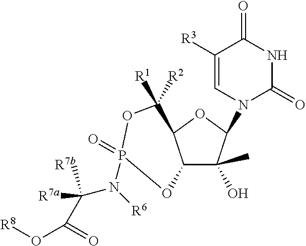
C1([R1])([R2])C2C(C(O)(C)C(N3C(=O)NC(=O)C([R3])=C3)O2)OP(=O)(N(C(C(O[R8])=O)([R7b])[R7a])[R6])O1
